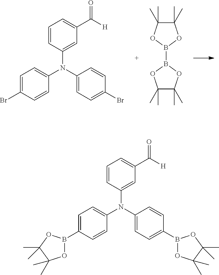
C1=C(Br)C=CC(N(C2=CC=C(Br)C=C2)C2=CC(C([H])=O)=CC=C2)=C1.C1(C)(C)C(C)(C)OB(B2OC(C)(C)C(C)(C)O2)O1.C1=C(B2OC(C)(C)C(C)(C)O2)C=CC(N(C2=CC=C(B3OC(C)(C)C(C)(C)O3)C=C2)C2=CC(C([H])=O)=CC=C2)=C1
